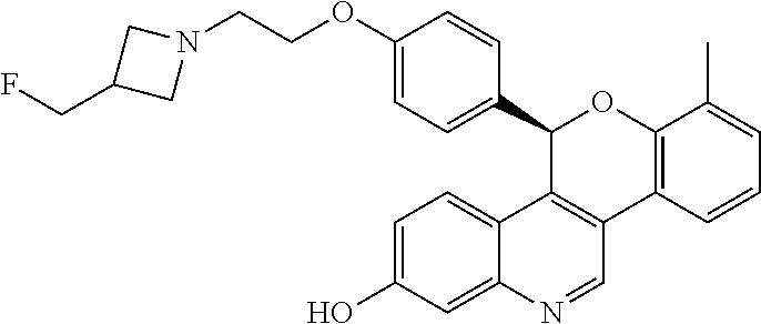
C1(OCCN2CC(CF)C2)=CC=C(C2C3=C(C4=C(O2)C(C)=CC=C4)C=NC2=CC(O)=CC=C32)C=C1
